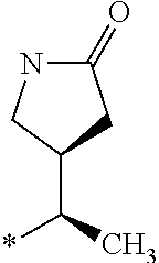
*C(C)C1CNC(=O)C1
